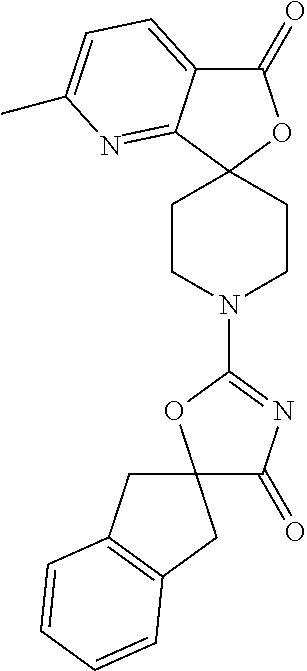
C1(=O)C2=CC=C(C)N=C2C2(O1)CCN(C1=NC(=O)C3(O1)CC1=C(C3)C=CC=C1)CC2
